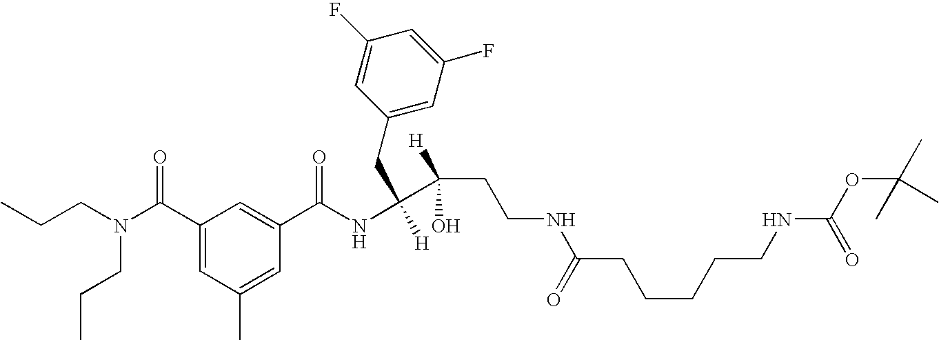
CCCN(C(C1=CC(C)=CC(C(NC([H])(C(CCNC(CCCCCNC(=O)OC(C)(C)C)=O)(O)[H])CC2=CC(F)=CC(F)=C2)=O)=C1)=O)CCC
